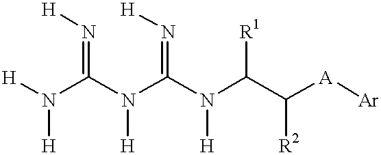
[Ar][A]C(C(N(C(N(C(N([H])[H])=N[H])[H])=N[H])[H])[R1])[R2]
